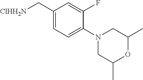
C1(C[ClHH2N])=CC=C(N2CC(C)OC(C)C2)C(F)=C1
